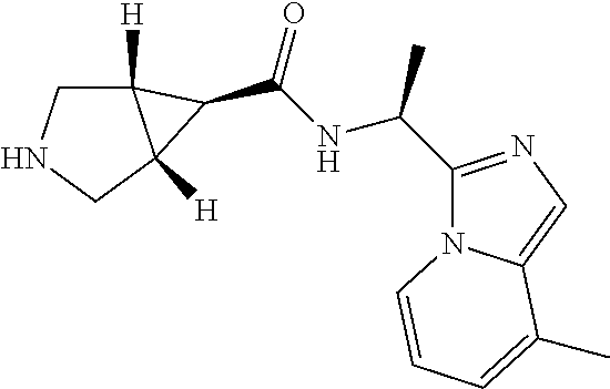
C(C1C2([H])CNCC21[H])(NC(C1=NC=C2N1C=CC=C2C)C)=O
